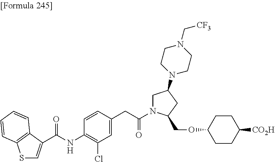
C(NC1=C(Cl)C=C(CC(N2CC(N3CCN(C[CF3])CC3)CC2COC2CCC([CO2H])CC2)=O)C=C1)(=O)C1=CSC2=C1C=CC=C2
